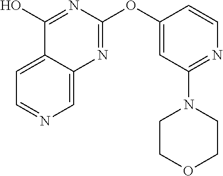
C1=C2C(=CN=C1)N=C(OC1=CC(N3CCOCC3)=NC=C1)N=C2O
